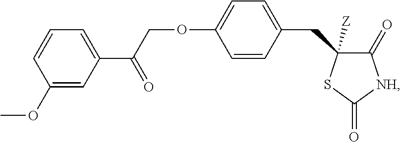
C1=CC(CC2([Z])C(=O)[NH]C(=O)S2)=CC=C1OCC(C1=CC=CC(OC)=C1)=O
